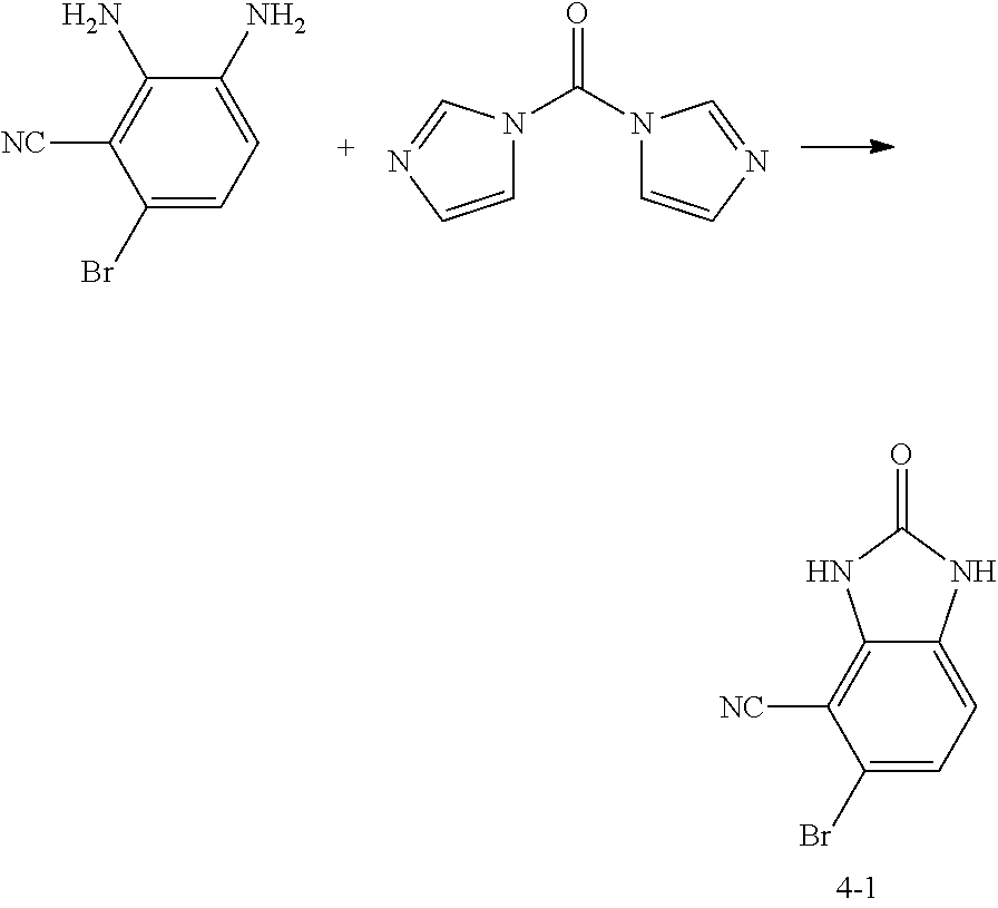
C1(N)=C([NC])C(Br)=CC=C1N.O=C(N1C=CN=C1)N1C=CN=C1.C12=C([NC])C(Br)=CC=C1NC(=O)N2
